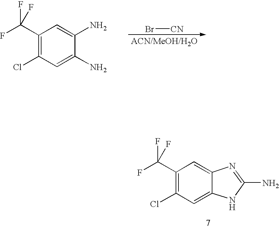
C1(C(F)(F)F)=C(Cl)C=C2C(=C1)N=C(N)N2.Br[CN].C1(C(F)(F)F)=C(Cl)C=C(N)C(N)=C1
